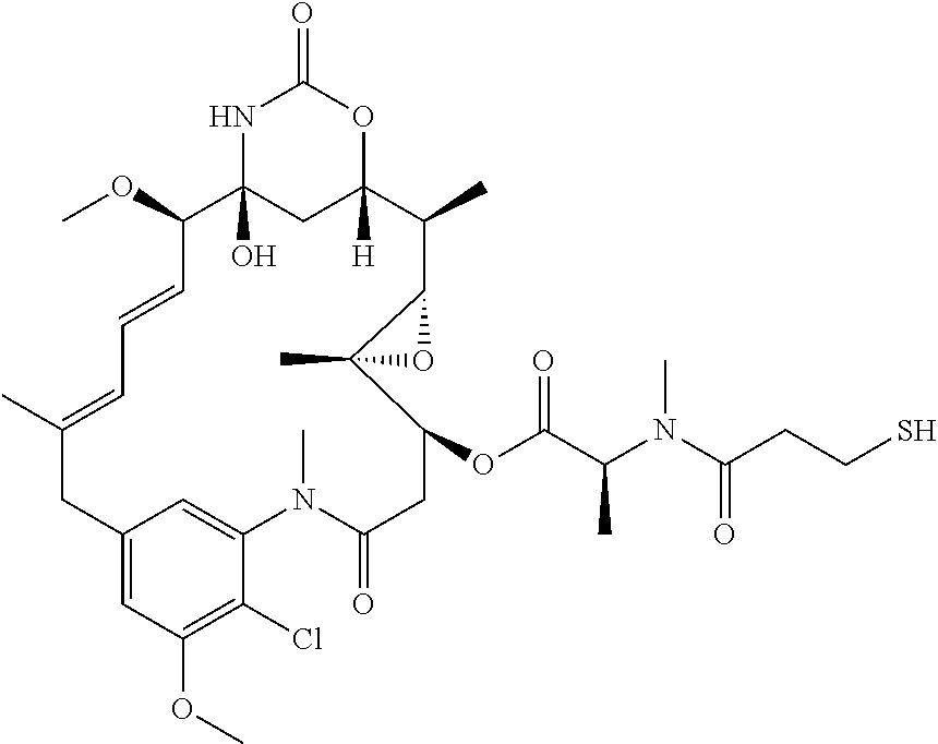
COC1C2(O)CC([H])(C(C)C3OC3(C)C(OC(C(N(C(CCS)=O)C)C)=O)CC(=O)N(C)C3=CC(=CC(OC)=C3Cl)CC(C)=CC=C1)OC(=O)N2
